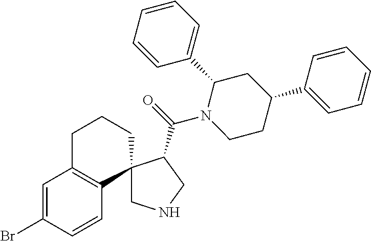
C1=C(Br)C=CC2=C1CCCC21CNCC1C(=O)N1CCC(C2=CC=CC=C2)CC1C1=CC=CC=C1
